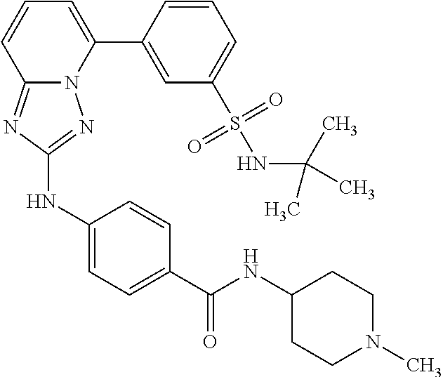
C1=CC(C2=CC=CC3=NC(NC4=CC=C(C(NC5CCN(C)CC5)=O)C=C4)=NN23)=CC(S(NC(C)(C)C)(=O)=O)=C1
